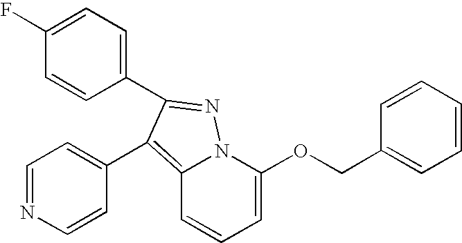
C12=C(C3=CC=NC=C3)C(C3=CC=C(F)C=C3)=NN1C(OCC1=CC=CC=C1)=CC=C2
